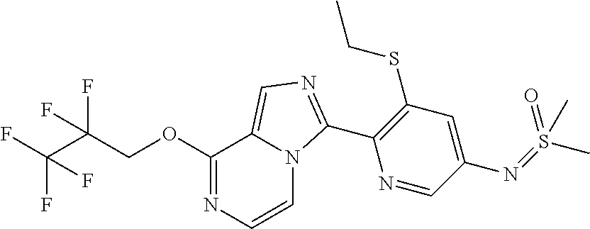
FC(C(F)(COC1=NC=CN2C1=CN=C2C1=C(SCC)C=C(N=S(=O)(C)C)C=N1)F)(F)F
